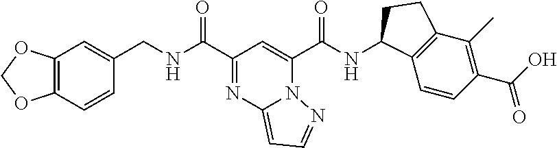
C1(CNC(C2=NC3=CC=NN3C(C(NC3C4=C(C(C)=C(C(O)=O)C=C4)CC3)=O)=C2)=O)=CC2=C(C=C1)OCO2
